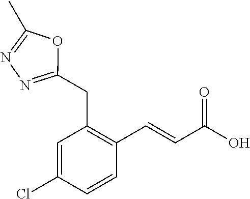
C(C1=C(C=CC(O)=O)C=CC(Cl)=C1)C1=NN=C(C)O1
